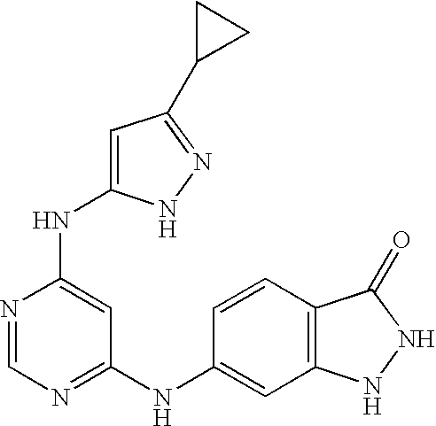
C1=NC(NC2=CC(C3CC3)=NN2)=CC(NC2=CC3=C(C=C2)C(=O)NN3)=N1
